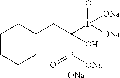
C(C(P([ONa])(=O)[ONa])(P([ONa])(=O)[ONa])O)C1CCCCC1
